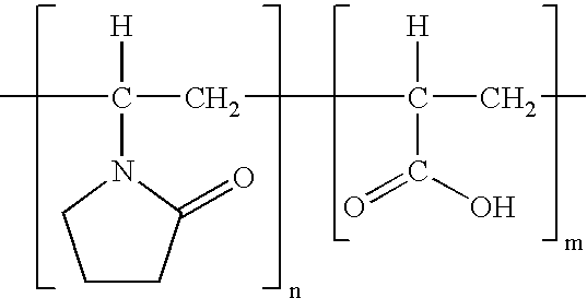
CC(CC(CC)([H])C(O)=O)([H])N1CCCC1=O
